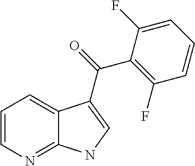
C1=C2C(=NC=C1)NC=C2C(=O)C1=C(F)C=CC=C1F
